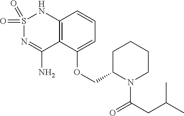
C12=C(C(OCC3N(C(CC(C)C)=O)CCCC3)=CC=C1)C(N)=NS(=O)(=O)N2
